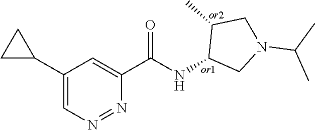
C1(C(NC2CN(C(C)C)CC2C)=O)=CC(C2CC2)=CN=N1
